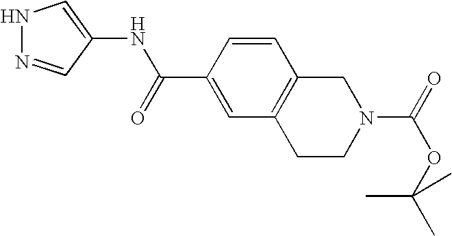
N1N=CC(NC(C2=CC3=C(C=C2)CN(C(OC(C)(C)C)=O)CC3)=O)=C1
